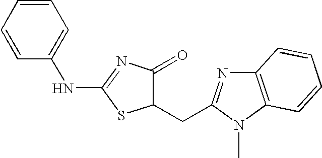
C1=CC=CC(NC2=NC(=O)C(CC3=NC4=C(N3C)C=CC=C4)S2)=C1
